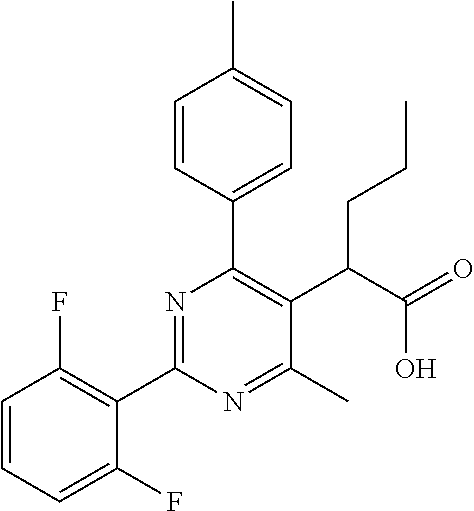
C1(C2=NC(C3=CC=C(C)C=C3)=C(C(C(=O)O)CCC)C(C)=N2)=C(F)C=CC=C1F
